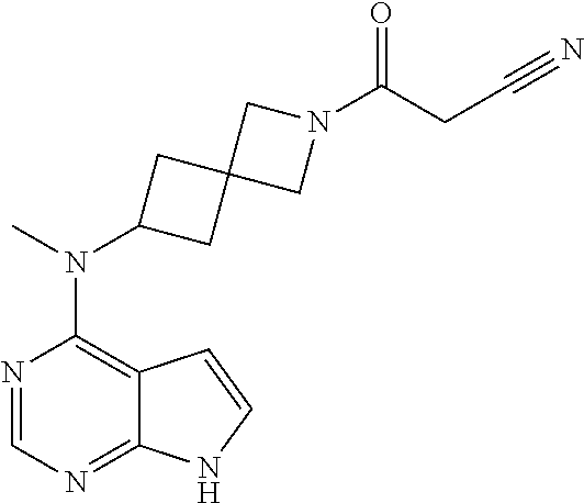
N1=CN=C2C(=C1N(C)C1CC3(C1)CN(C(CC#N)=O)C3)C=CN2
